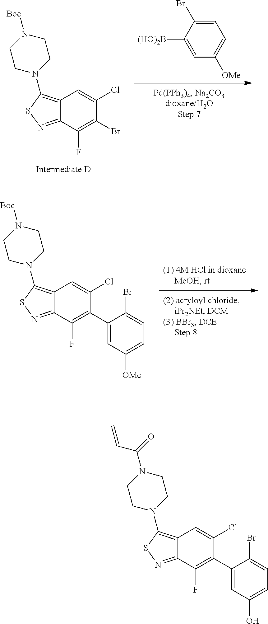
C12=C(N3CCN([Boc])CC3)SN=C1C(F)=C(C1=CC([OMe])=CC=C1Br)C(Cl)=C2.C1=C(Br)C([(HO)2B])=CC([OMe])=C1.C12=C(N3CCN([Boc])CC3)SN=C1C(F)=C(Br)C(Cl)=C2.C12=C(N3CCN(C(=O)C=C)CC3)SN=C1C(F)=C(C1=CC(O)=CC=C1Br)C(Cl)=C2
